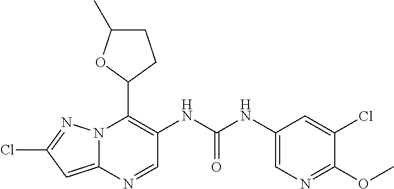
N12C(=CC(Cl)=N1)N=CC(NC(NC1=CN=C(OC)C(Cl)=C1)=O)=C2C1CCC(C)O1
